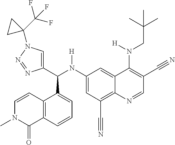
C1(N(C(C2=CN(C3(C(F)(F)F)CC3)N=N2)C2=CC=CC3=C2C=CN(C)C3=O)[H])=CC(C#N)=C2C(=C1)C(N(CC(C)(C)C)[H])=C(C#N)C=N2
